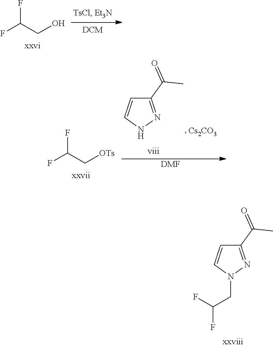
C1(C(=O)C)=NN(CC(F)F)C=C1.FC(CO)F.FC(C[OTs])F.C1(C(=O)C)=NNC=C1.[Cs2CO3].[DMF]
